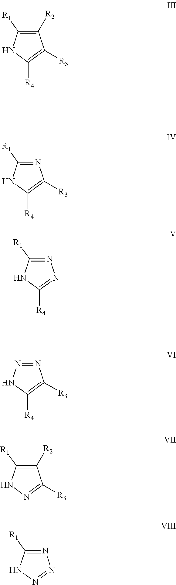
C1([R2])=C([R1])NC([R4])=C1[R3].N1=C([R1])NC([R4])=C1[R3].N1=C([R1])NC([R4])=N1.N1=NNC([R4])=C1[R3].C1([R2])=C([R1])NN=C1[R3].N1=C([R1])NN=N1
